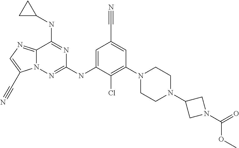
C12=NC=C(C#N)N1N=C(NC1=CC(C#N)=CC(N3CCN(C4CN(C(=O)OC)C4)CC3)=C1Cl)N=C2NC1CC1
